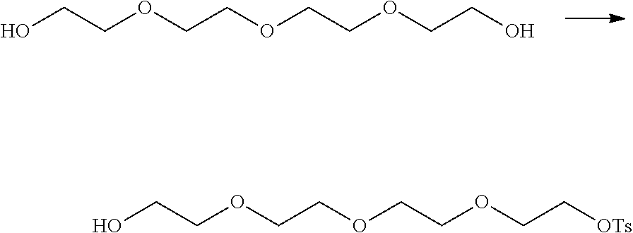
OCCOCCOCCOCCO.OCCOCCOCCOCC[OTs]
